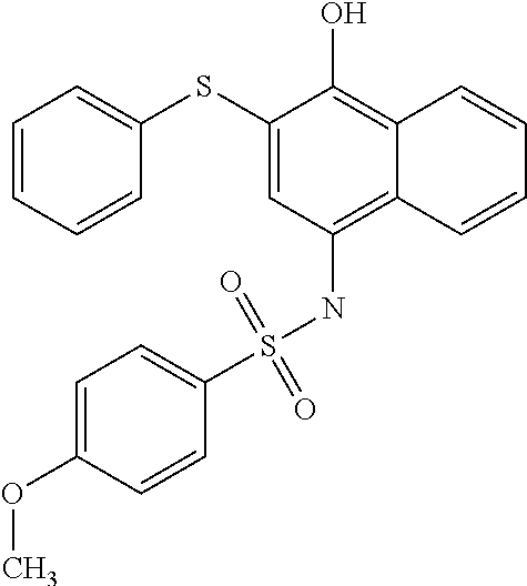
C1=CC=CC(SC2=CC(NS(C3=CC=C(OC)C=C3)(=O)=O)=C3C(=C2O)C=CC=C3)=C1
